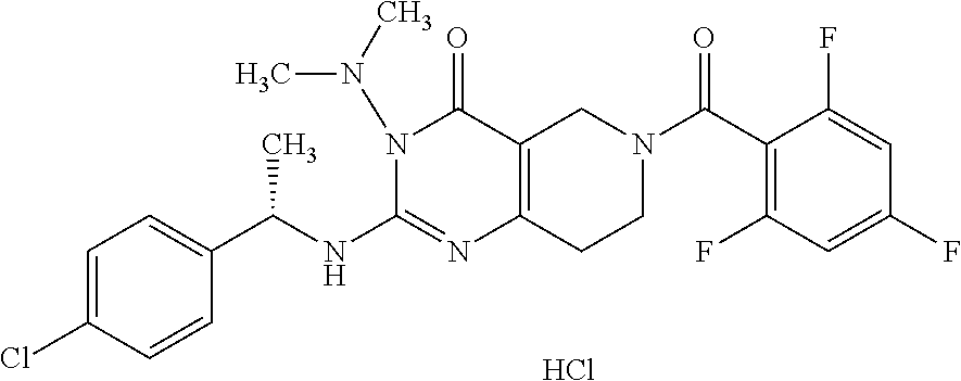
C1=C(Cl)C=CC(C(NC2=NC3=C(C(=O)N2N(C)C)CN(C(C2=C(F)C=C(F)C=C2F)=O)CC3)C)=C1.Cl
